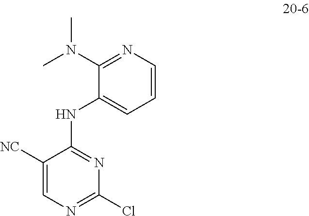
C1(N(C)C)=NC=CC=C1NC1=NC(Cl)=NC=C1[NC]
